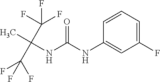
O=C(NC1=CC(F)=CC=C1)NC(C)(C(F)(F)F)C(F)(F)F
